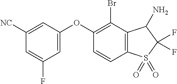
O(C1=CC(F)=CC([NC])=C1)C1=C(Br)C2=C(C=C1)S(=O)(=O)C(F)(F)C2N
